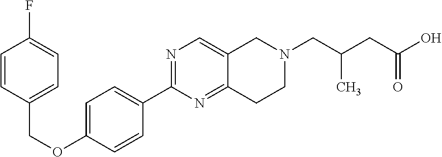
C1=CC(COC2=CC=C(C3=NC=C4C(=N3)CCN(CC(C)CC(=O)O)C4)C=C2)=CC=C1F
